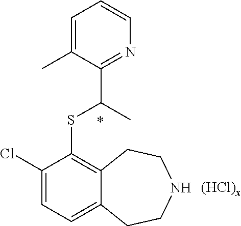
C1(Cl)=CC=C2C(=C1SC(C)C1=NC=CC=C1C)CCNCC2.[(HCl)x]
